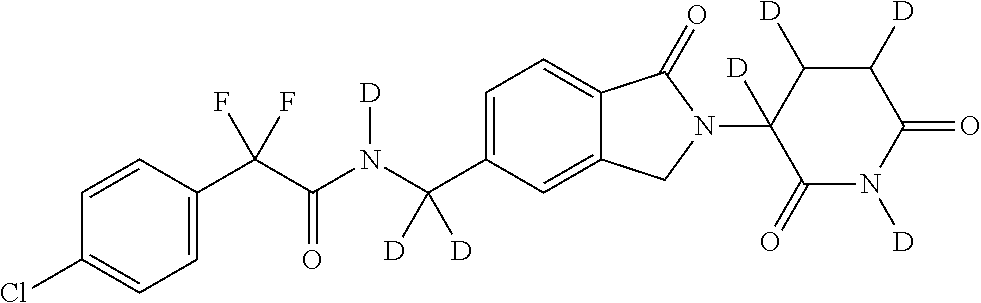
C1=CC(C(C(N(C(C2=CC=C3C(=C2)CN(C2([D])C(=O)N([D])C(=O)C([D])C2[D])C3=O)([D])[D])[D])=O)(F)F)=CC=C1Cl
